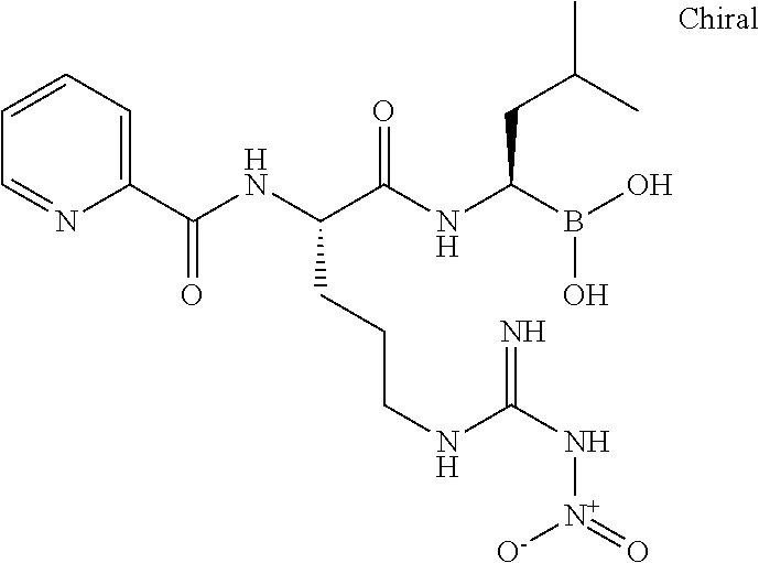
C1(C(NC(C(NC(B(O)O)CC(C)C)=O)CCCNC(N[N+](=O)[O-])=N)=O)=CC=CC=N1
